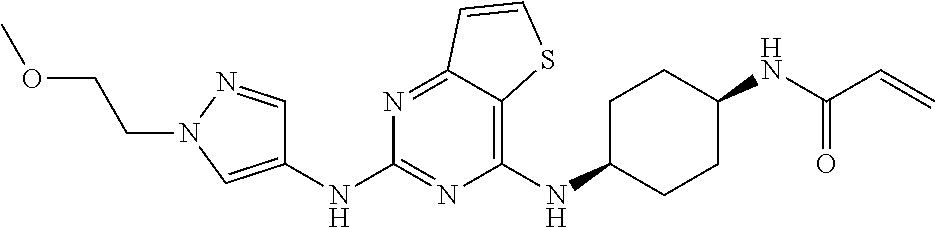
C1(NC2CCC(NC(C=C)=O)CC2)=C2C(=NC(NC3=CN(CCOC)N=C3)=N1)C=CS2
